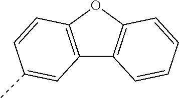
C12=C(OC3=C1C=CC=C3)C=CC(C)=C2
